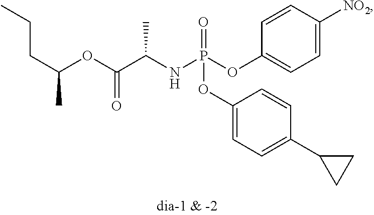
C1=C([NO2])C=CC(OP(NC(C(OC(CCC)C)=O)C)(=O)OC2=CC=C(C3CC3)C=C2)=C1
